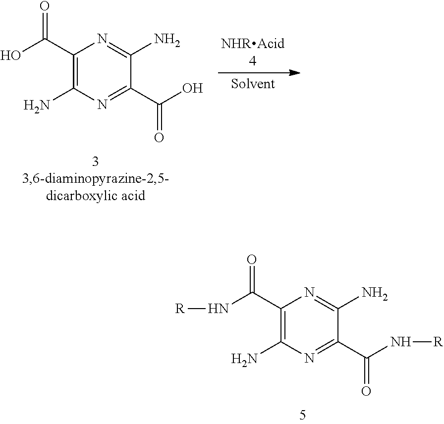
C1(C(N[R])=O)=C(N)N=C(C(N[R])=O)C(N)=N1.C1(C(O)=O)=C(N)N=C(C(O)=O)C(N)=N1
